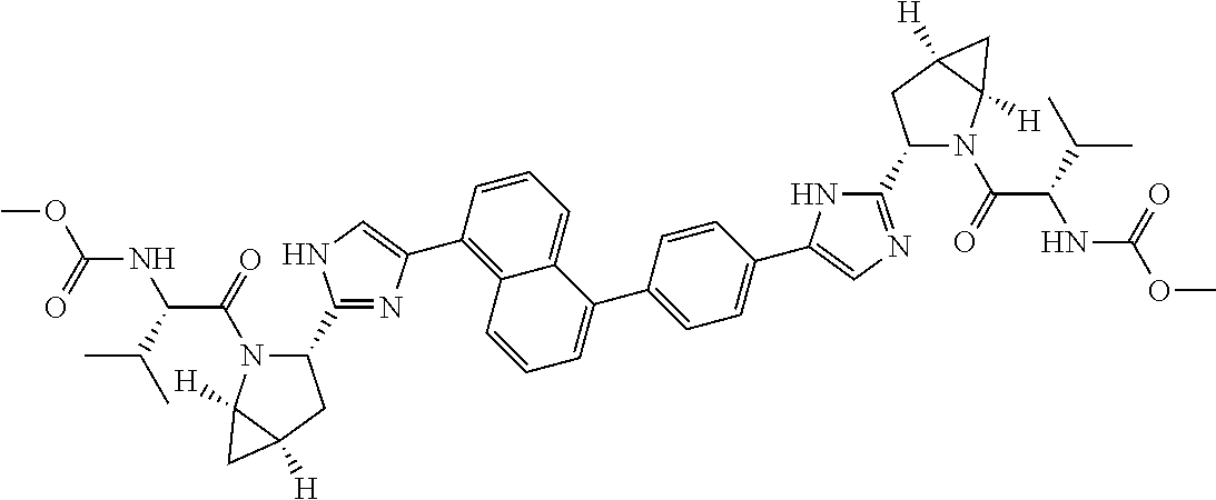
C1(C2N(C(=O)C(C(C)C)NC(OC)=O)C3([H])C([H])(C2)C3)=NC(C2=C3C(=CC=C2)C(C2=CC=C(C4=CN=C(C5N(C(=O)C(C(C)C)NC(OC)=O)C6([H])C([H])(C5)C6)N4)C=C2)=CC=C3)=CN1
